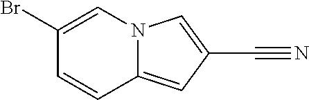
C1(Br)=CN2C(=CC(C#N)=C2)C=C1
